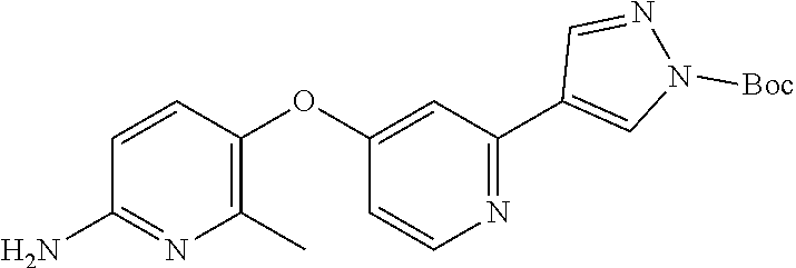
C1=CC(OC2=CC(C3=CN([Boc])N=C3)=NC=C2)=C(C)N=C1N
